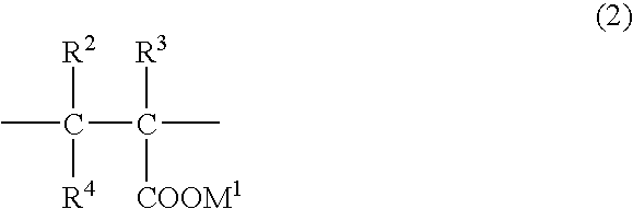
CC(C(C)([R3])[COOM1])([R2])[R4]
